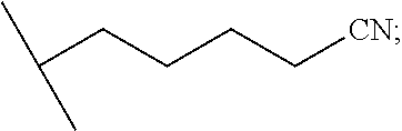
C(CCCC[CN])(C)C
